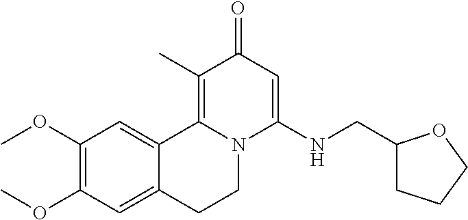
C1(OC)=C(OC)C=C2C(=C1)C1=C(C)C(=O)C=C(NCC3CCCO3)N1CC2
